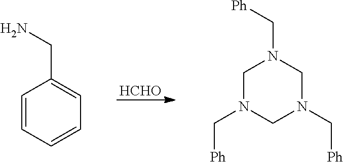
[HCHO].C1=CC=CC=C1CN.C1N(C[Ph])CN(C[Ph])CN1C[Ph]
